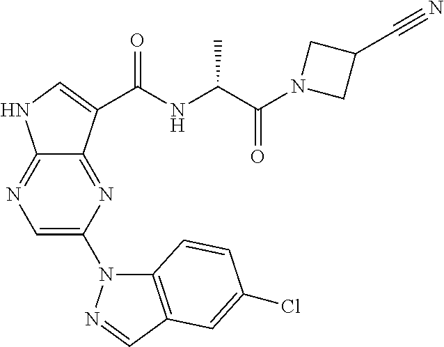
C1=C(N2C3=C(C=N2)C=C(Cl)C=C3)N=C2C(=N1)NC=C2C(NC(C(N1CC(C#N)C1)=O)C)=O
